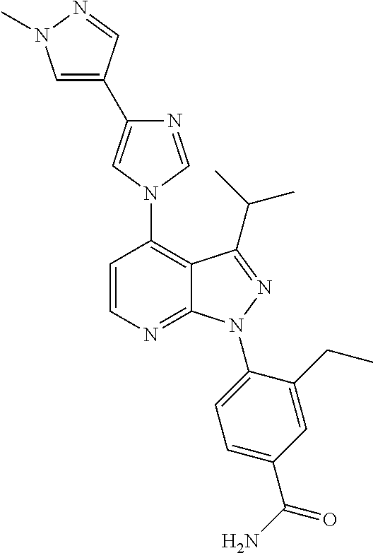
C1=C(C2=CN(C3=C4C(=NC=C3)N(C3=CC=C(C(=O)N)C=C3CC)N=C4C(C)C)C=N2)C=NN1C
